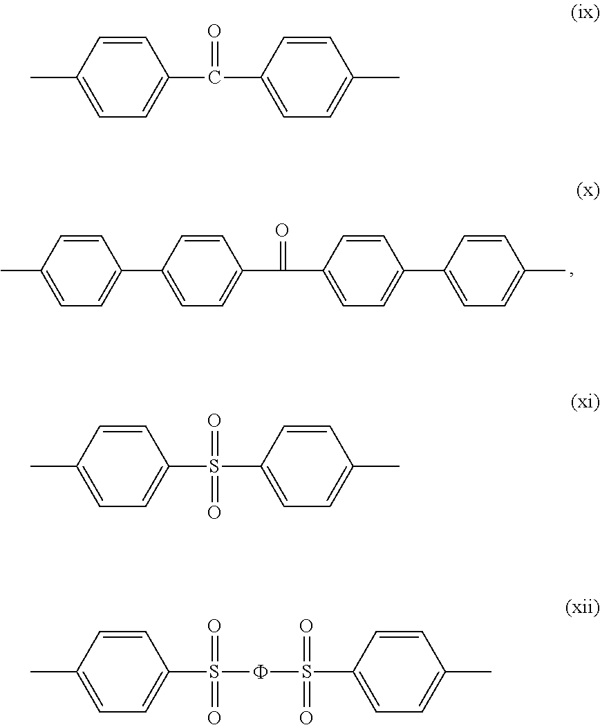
CC1=CC=C(C2=CC=C(C(=O)C3=CC=C(C4=CC=C(C)C=C4)C=C3)C=C2)C=C1.C1=CC(C)=CC=C1C(=O)C1=CC=C(C)C=C1.C1=CC(C)=CC=C1S(=O)(C1=CC=C(C)C=C1)=O.C1=CC(C)=CC=C1S(=O)(=O)FS(=O)(=O)C1=CC=C(C)C=C1
